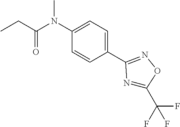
C1(N(C(CC)=O)C)=CC=C(C2=NOC(C(F)(F)F)=N2)C=C1
